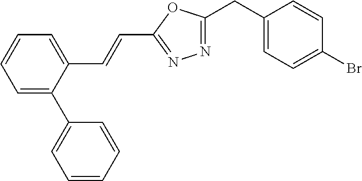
C1(CC2=NN=C(C=CC3=CC=CC=C3C3=CC=CC=C3)O2)=CC=C(Br)C=C1
